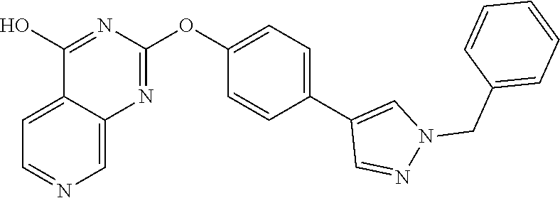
C12=CC=NC=C1N=C(OC1=CC=C(C3=CN(CC4=CC=CC=C4)N=C3)C=C1)N=C2O
